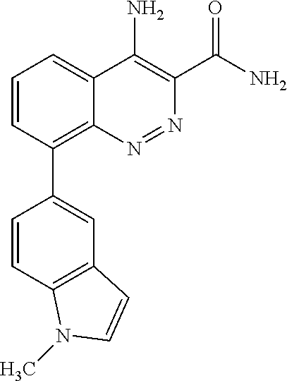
C1=CC(C2=CC3=C(C=C2)N(C)C=C3)=C2C(=C1)C(N)=C(C(N)=O)N=N2
